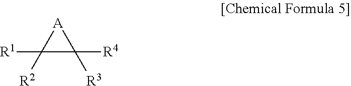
C1([R1])([R2])C([R4])([R3])[A]1
